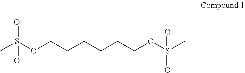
CS(OCCCCCCOS(C)(=O)=O)(=O)=O
